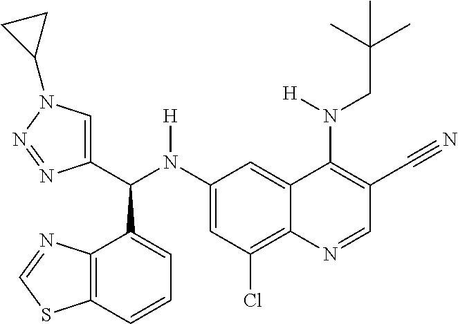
C1(N(C(C2=CN(C3CC3)N=N2)C2=CC=CC3=C2N=CS3)[H])=CC(Cl)=C2C(=C1)C(N(CC(C)(C)C)[H])=C(C#N)C=N2
